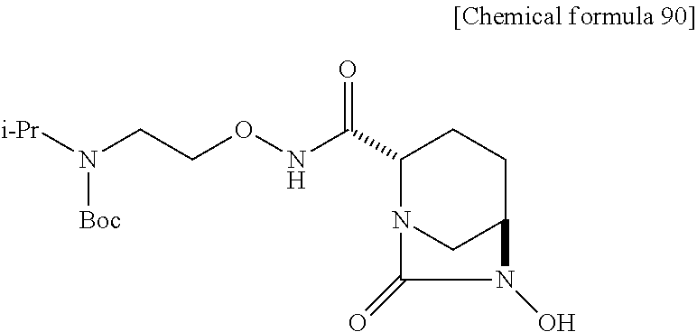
C1(C(=O)NOCCN([i-Pr])[Boc])N2CC(CC1)N(O)C2=O
